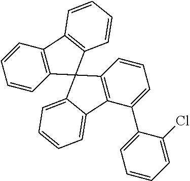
C1=C(C2=CC=CC3=C2C2=CC=CC=C2C32C3=C(C4=C2C=CC=C4)C=CC=C3)C(Cl)=CC=C1
